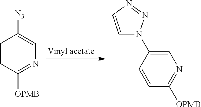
C1=CC([OPMB])=NC=C1[N3].C1=C(N2C=CN=N2)C=CC([OPMB])=N1
